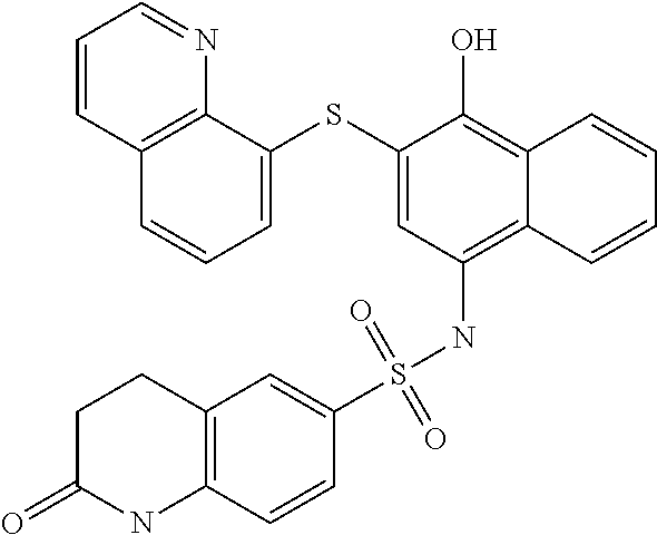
C1=C(SC2=CC(NS(C3=CC4=C(C=C3)NC(=O)CC4)(=O)=O)=C3C(=C2O)C=CC=C3)C2=C(C=C1)C=CC=N2
